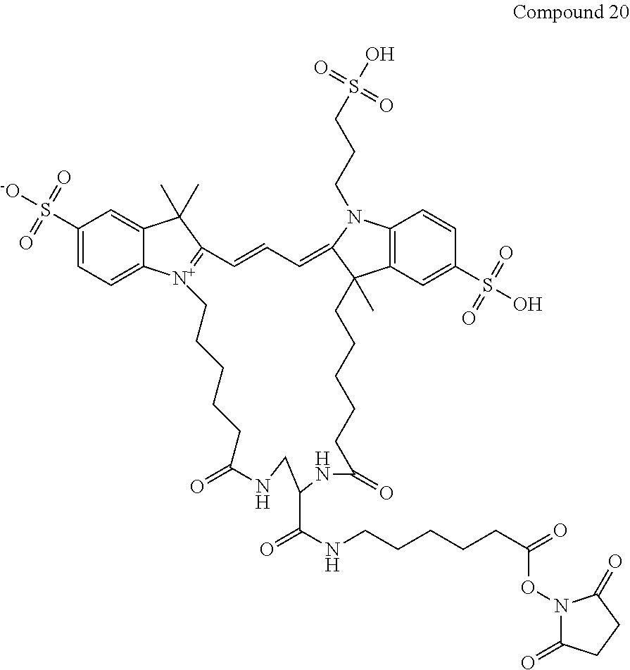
C1(S(=O)(=O)[-O])=CC=C2C(=C1)C(C)(C)C1=[N+]2CCCCCC(=O)NCC(C(NCCCCCC(=O)ON2C(=O)CCC2=O)=O)NC(=O)CCCCCC2(C)C3=C(C=CC(S(=O)(=O)O)=C3)N(CCCS(=O)(=O)O)C2=CC=C1
